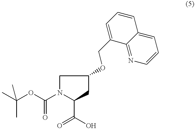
N1(C(OC(C)(C)C)=O)CC(OCC2=CC=CC3=CC=CN=C23)CC1C(=O)O
